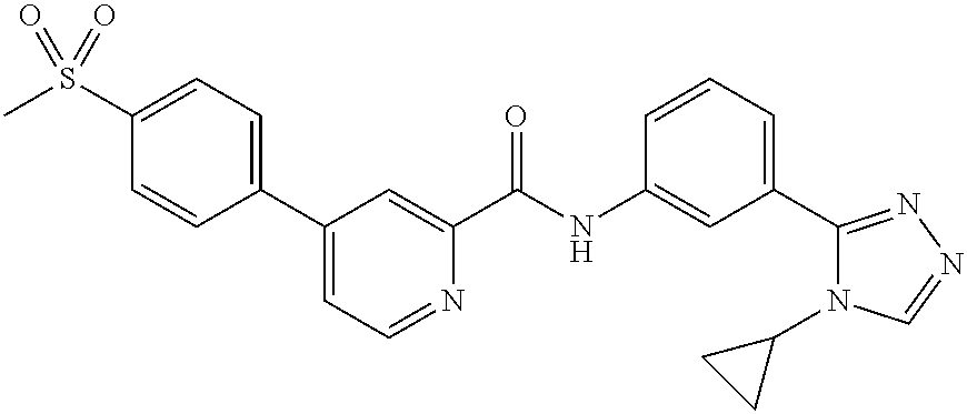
C1(S(=O)(C)=O)=CC=C(C2=CC=NC(C(NC3=CC(C4=NN=CN4C4CC4)=CC=C3)=O)=C2)C=C1
